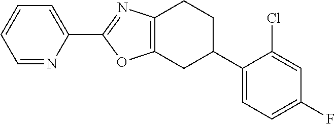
C1=NC(C2=NC3=C(O2)CC(C2=CC=C(F)C=C2Cl)CC3)=CC=C1
